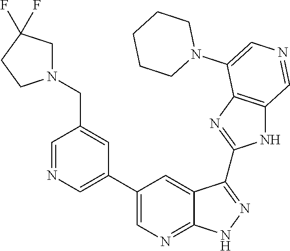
C1=NC=C(C2=CN=C3C(=C2)C(C2=NC4=C(N2)C=NC=C4N2CCCCC2)=NN3)C=C1CN1CC(F)(F)CC1
